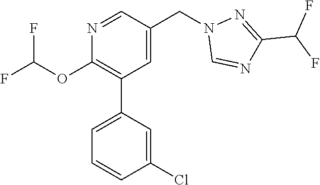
N1=CC(CN2C=NC(C(F)F)=N2)=CC(C2=CC=CC(Cl)=C2)=C1OC(F)F
